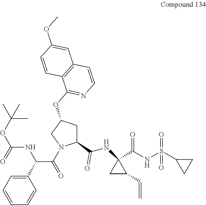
C1=CC=C(C(C(=O)N2C(C(NC3(C(NS(C4CC4)(=O)=O)=O)CC3C=C)=O)CC(OC3=NC=CC4=C3C=CC(OC)=C4)C2)NC(OC(C)(C)C)=O)C=C1
